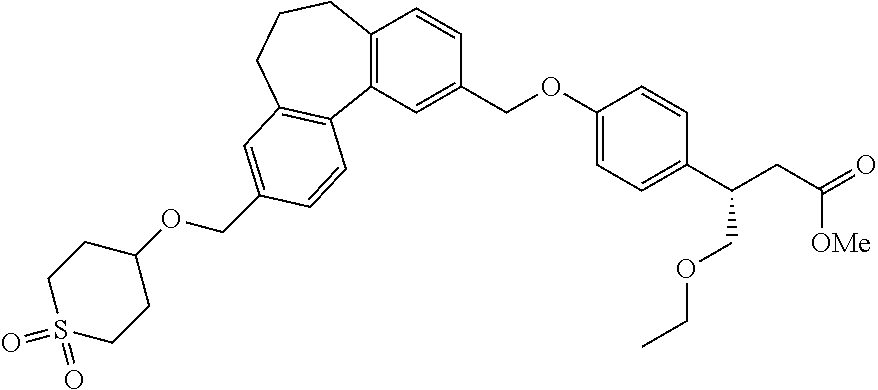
C12=C(C=C(COC3=CC=C(C(CC(=O)[OMe])COCC)C=C3)C=C1)C1=C(CCC2)C=C(COC2CCS(=O)(=O)CC2)C=C1
